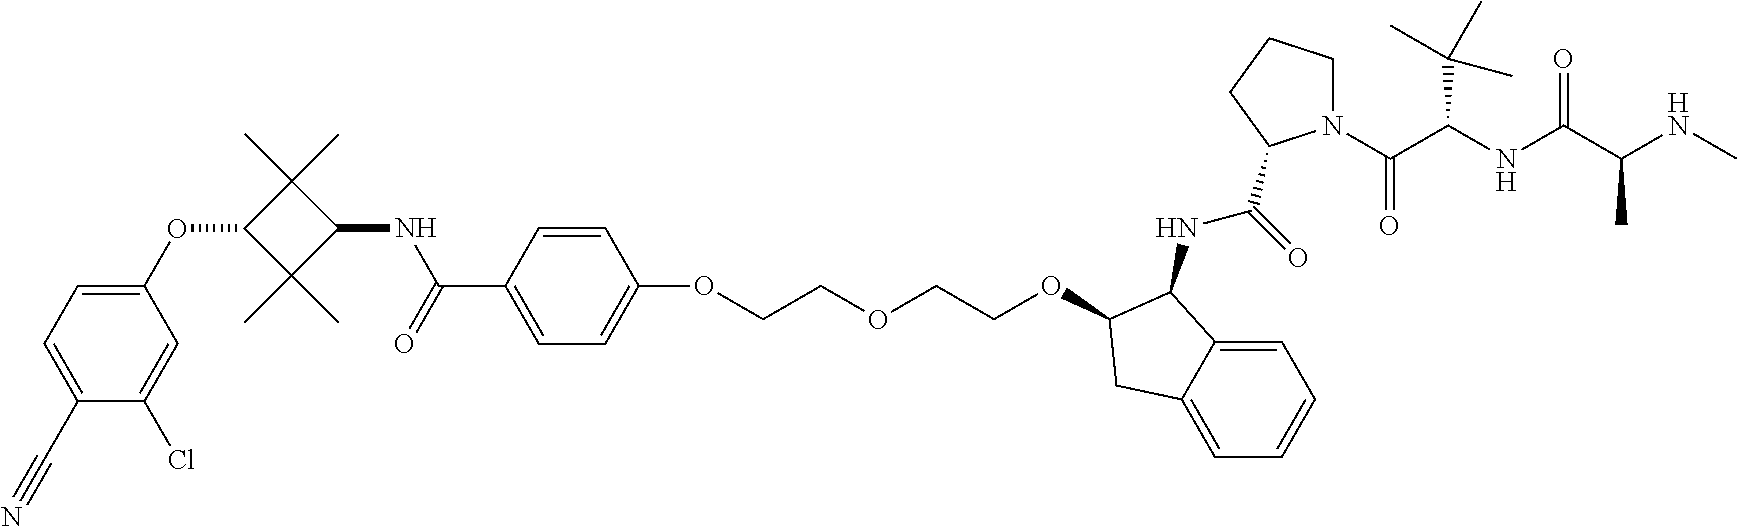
C1(OC2C(C)(C)C(NC(=O)C3=CC=C(OCCOCCOC4C(NC(=O)C5N(C(=O)C(NC(=O)C(C)NC)C(C)(C)C)CCC5)C5=CC=CC=C5C4)C=C3)C2(C)C)=CC=C(C#N)C(Cl)=C1
